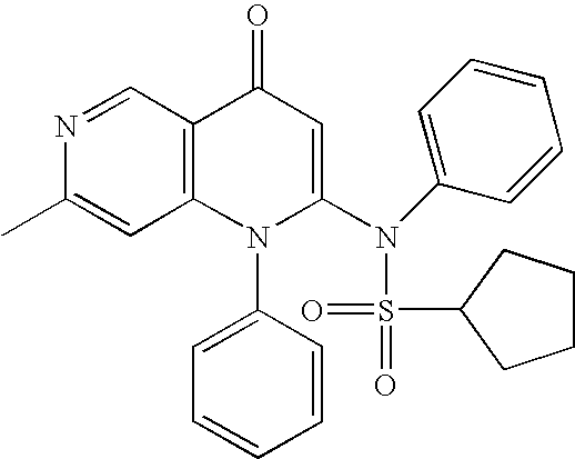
N1=CC2=C(C=C1C)N(C1=CC=CC=C1)C(N(C1=CC=CC=C1)S(=O)(=O)C1CCCC1)=CC2=O
